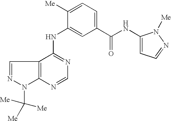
C12=C(C(NC3=CC(C(NC4=CC=NN4[Me])=O)=CC=C3[Me])=NC=N1)C=NN2C([Me])([Me])[Me]
